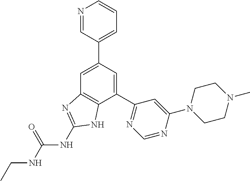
C1(C2=NC=NC(N3CCN(C)CC3)=C2)=CC(C2=CC=CN=C2)=CC2=C1NC(NC(NCC)=O)=N2
